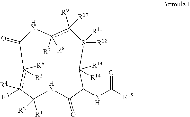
O=C1Nc([R8])([R7])c([R10])([R9])S([R12])([R11])C([R13])([R14])C(NC([R15])=O)C(=O)NC([R2])([R1])c([R4])([R3])c1([R6])[R5]
